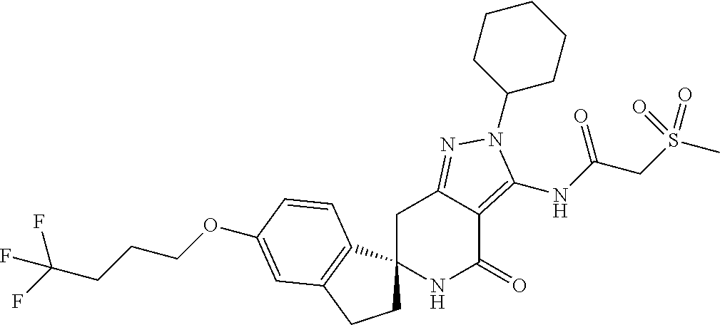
C1C2(C3=C(C1)C=C(OCCCC(F)(F)F)C=C3)NC(=O)C1=C(NC(CS(C)(=O)=O)=O)N(C3CCCCC3)N=C1C2
